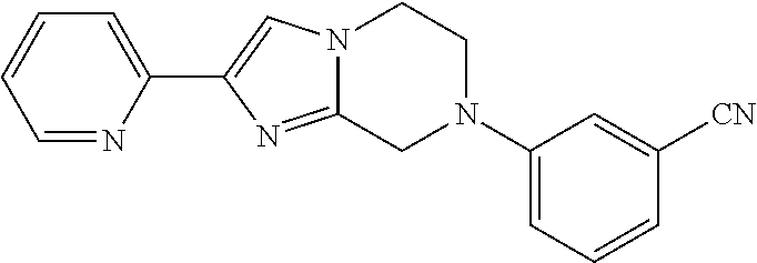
C1=NC(C2=CN3C(=N2)CN(C2=CC=CC([CN])=C2)CC3)=CC=C1
